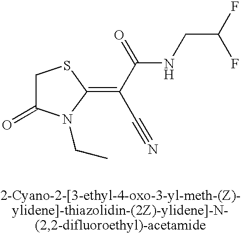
C1C(=O)N(CC)C(=C(C(=O)NCC(F)F)C#N)S1
